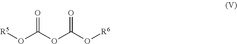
[R5]OC(OC(O[R6])=O)=O
